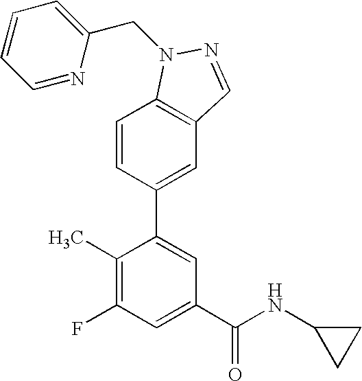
C1=CC(C2=CC(C(NC3CC3)=O)=CC(F)=C2C)=CC2=C1N(CC1=CC=CC=N1)N=C2
